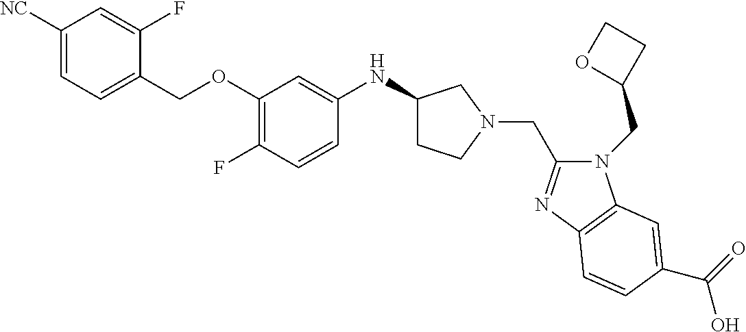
C1([NC])=CC=C(COC2=C(F)C=CC(NC3CCN(CC4=NC5=C(N4CC4CCO4)C=C(C(=O)O)C=C5)C3)=C2)C(F)=C1
